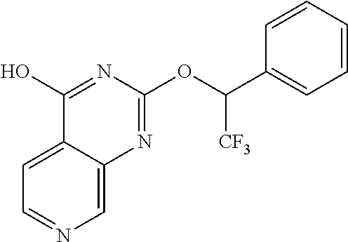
C1=C2C(=CC=N1)C(O)=NC(OC(C1=CC=CC=C1)[CF3])=N2
